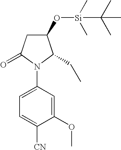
N1(C2=CC=C([CN])C(OC)=C2)C(CC)C(O[Si](C)(C)C(C)(C)C)CC1=O
